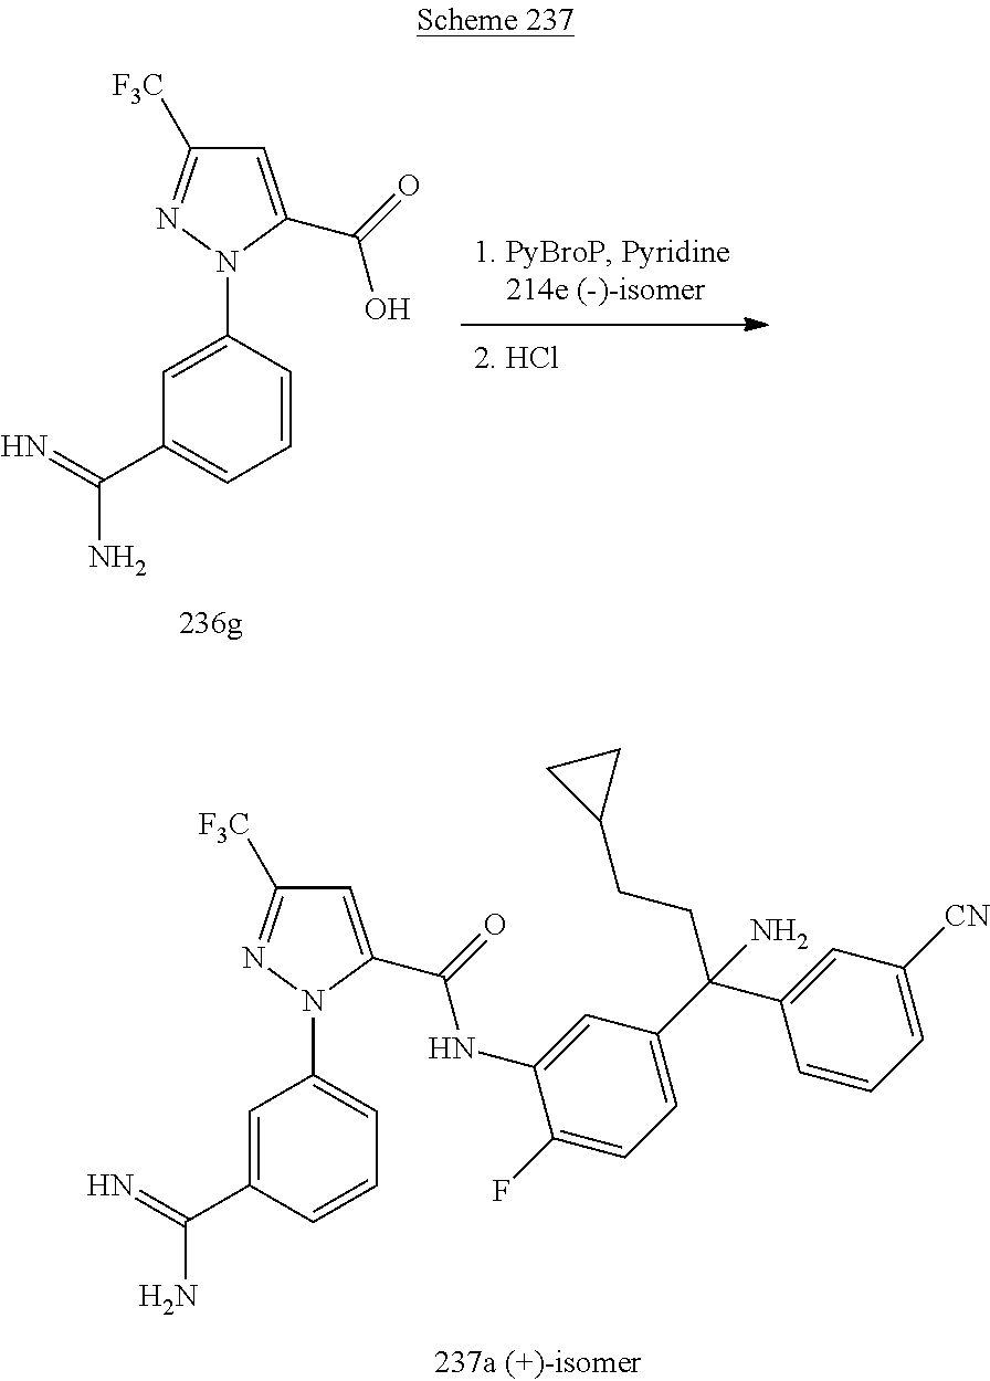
C1=C(C(O)=O)N(C2=CC(C(N)=N)=CC=C2)N=C1[F3C].C1=C(C(NC2=CC(C(CCC3CC3)(C3=CC([CN])=CC=C3)N)=CC=C2F)=O)N(C2=CC=CC(C(N)=N)=C2)N=C1[F3C]
